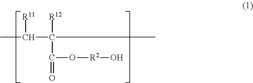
CC([R11])C(C)([R12])C(=O)O[R2]O
